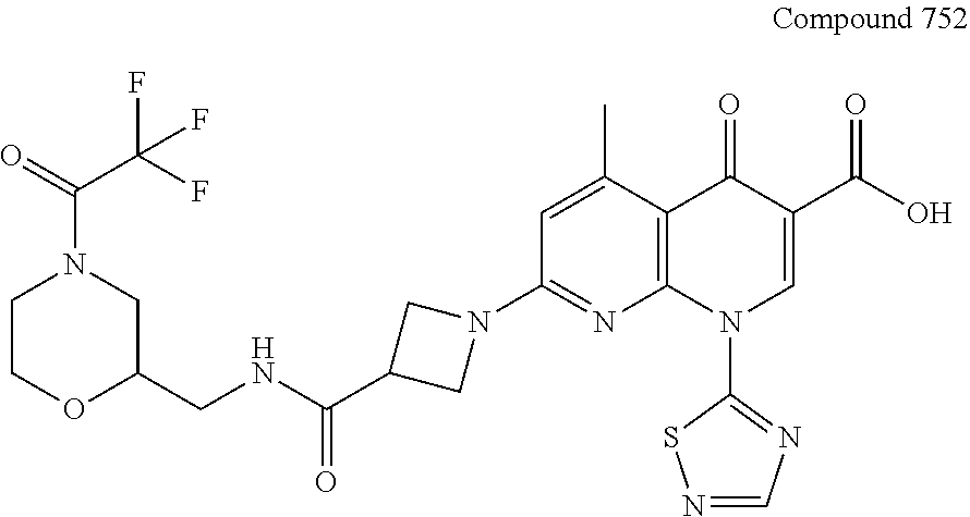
C1=C(C)C2=C(N=C1N1CC(C(NCC3CN(C(=O)C(F)(F)F)CCO3)=O)C1)N(C1=NC=NS1)C=C(C(O)=O)C2=O
